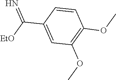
C(C1=CC(OC)=C(OC)C=C1)([EtO])=N
